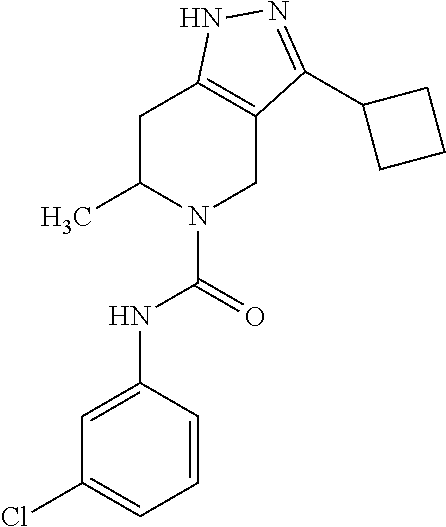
C1C(C)N(C(NC2=CC(Cl)=CC=C2)=O)CC2=C1NN=C2C1CCC1
